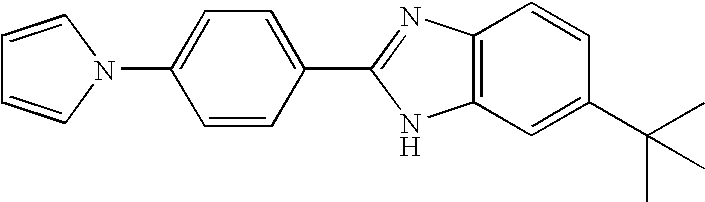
C1(N2C=CC=C2)=CC=C(C2=NC3=C(C=C(C(C)(C)C)C=C3)N2)C=C1
